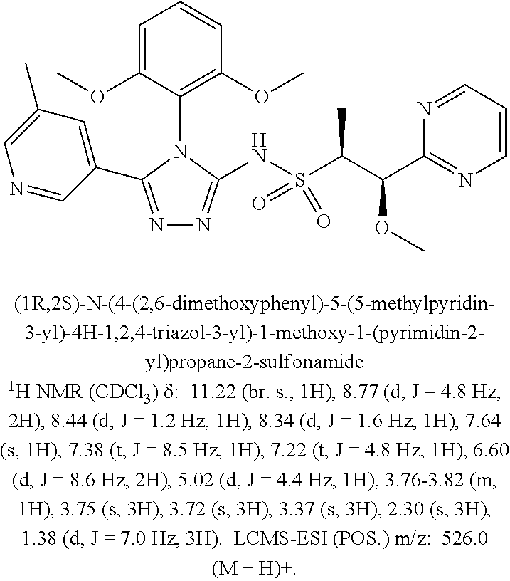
C1(C2=NN=C(NS(C(C(C3=NC=CC=N3)OC)C)(=O)=O)N2C2=C(OC)C=CC=C2OC)=CC(C)=CN=C1
